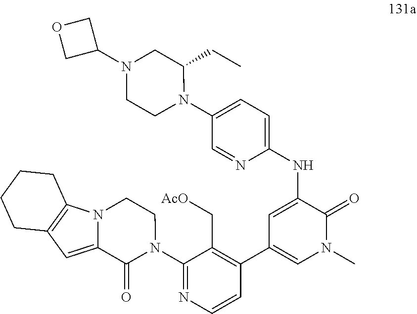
C1(N2CCN3C(=CC4=C3CCCC4)C2=O)=NC=CC(C2=CN(C)C(=O)C(NC3=CC=C(N4C(CC)CN(C5COC5)CC4)C=N3)=C2)=C1C[AcO]
